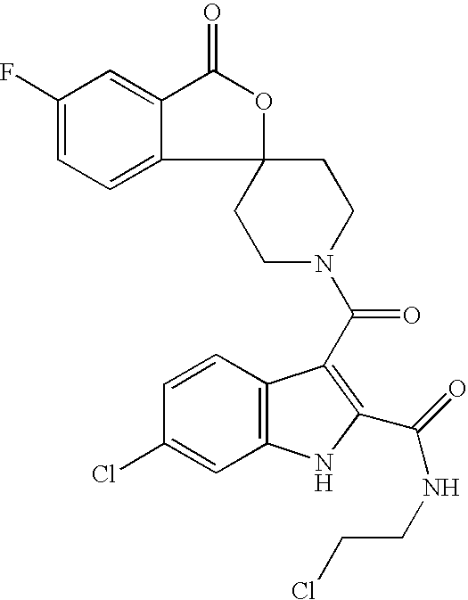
C1(F)=CC=C2C(=C1)C(=O)OC21CCN(C(=O)C2=C(C(NCCCl)=O)NC3=C2C=CC(Cl)=C3)CC1
